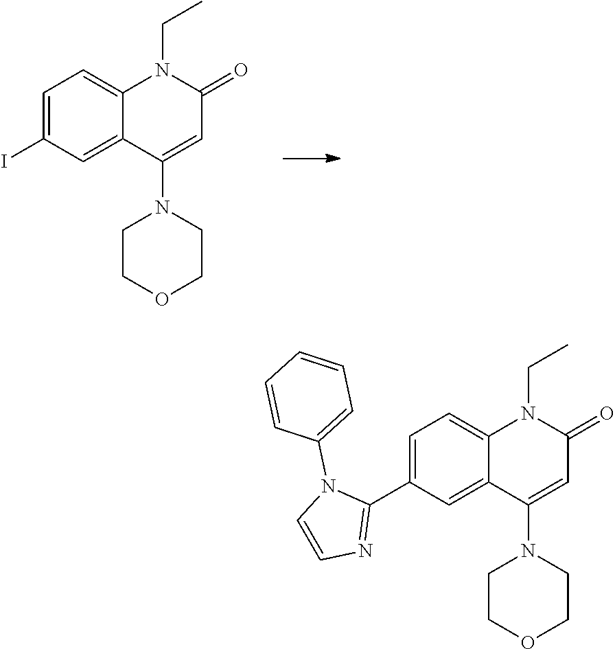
IC1=CC=C2C(=C1)C(N1CCOCC1)=CC(=O)N2CC.C1(C2=NC=CN2C2=CC=CC=C2)=CC=C2C(=C1)C(N1CCOCC1)=CC(=O)N2CC
